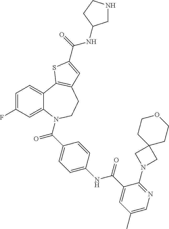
C1=C(F)C=C2C(=C1)C1=C(CCN2C(=O)C2=CC=C(NC(=O)C3=CC(C)=CN=C3N3CC4(C3)CCOCC4)C=C2)C=C(C(=O)NC2CNCC2)S1
